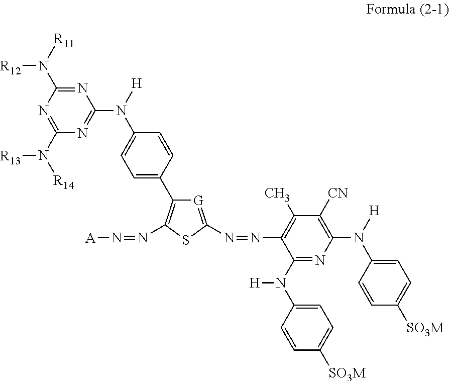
[A]N=NC1=C(C2=CC=C(N([H])C3=NC(N([R14])[R13])=NC(N([R11])[R12])=N3)C=C2)[G]=C(N=NC2=C(C)C([CN])=C(N([H])C3=CC=C([SO3M])C=C3)N=C2N([H])C2=CC=C([SO3M])C=C2)S1
